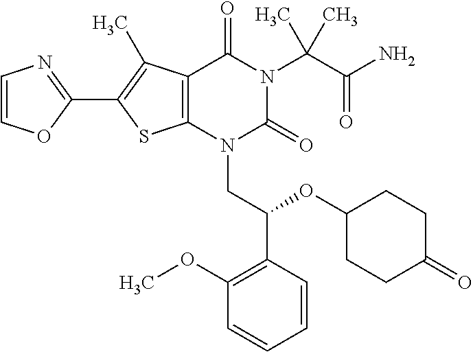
C12=C(C(C)=C(C3=NC=CO3)S1)C(=O)N(C(C(N)=O)(C)C)C(=O)N2CC(C1=C(OC)C=CC=C1)OC1CCC(=O)CC1
